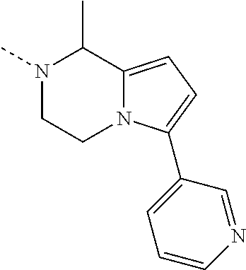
N1(C)CCN2C(=CC=C2C2=CC=CN=C2)C1C
